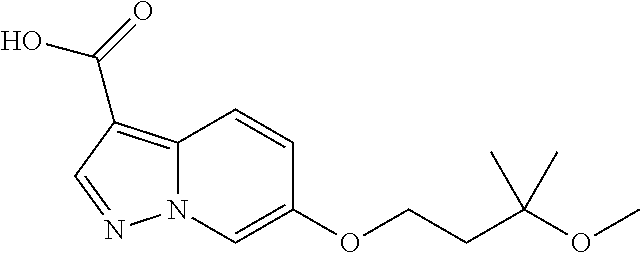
C12=C(C(=O)O)C=NN1C=C(OCCC(OC)(C)C)C=C2
